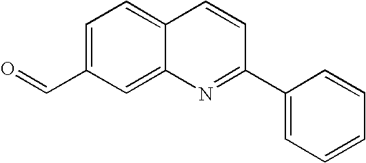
C1=C(C=O)C=C2C(=C1)C=CC(C1=CC=CC=C1)=N2
